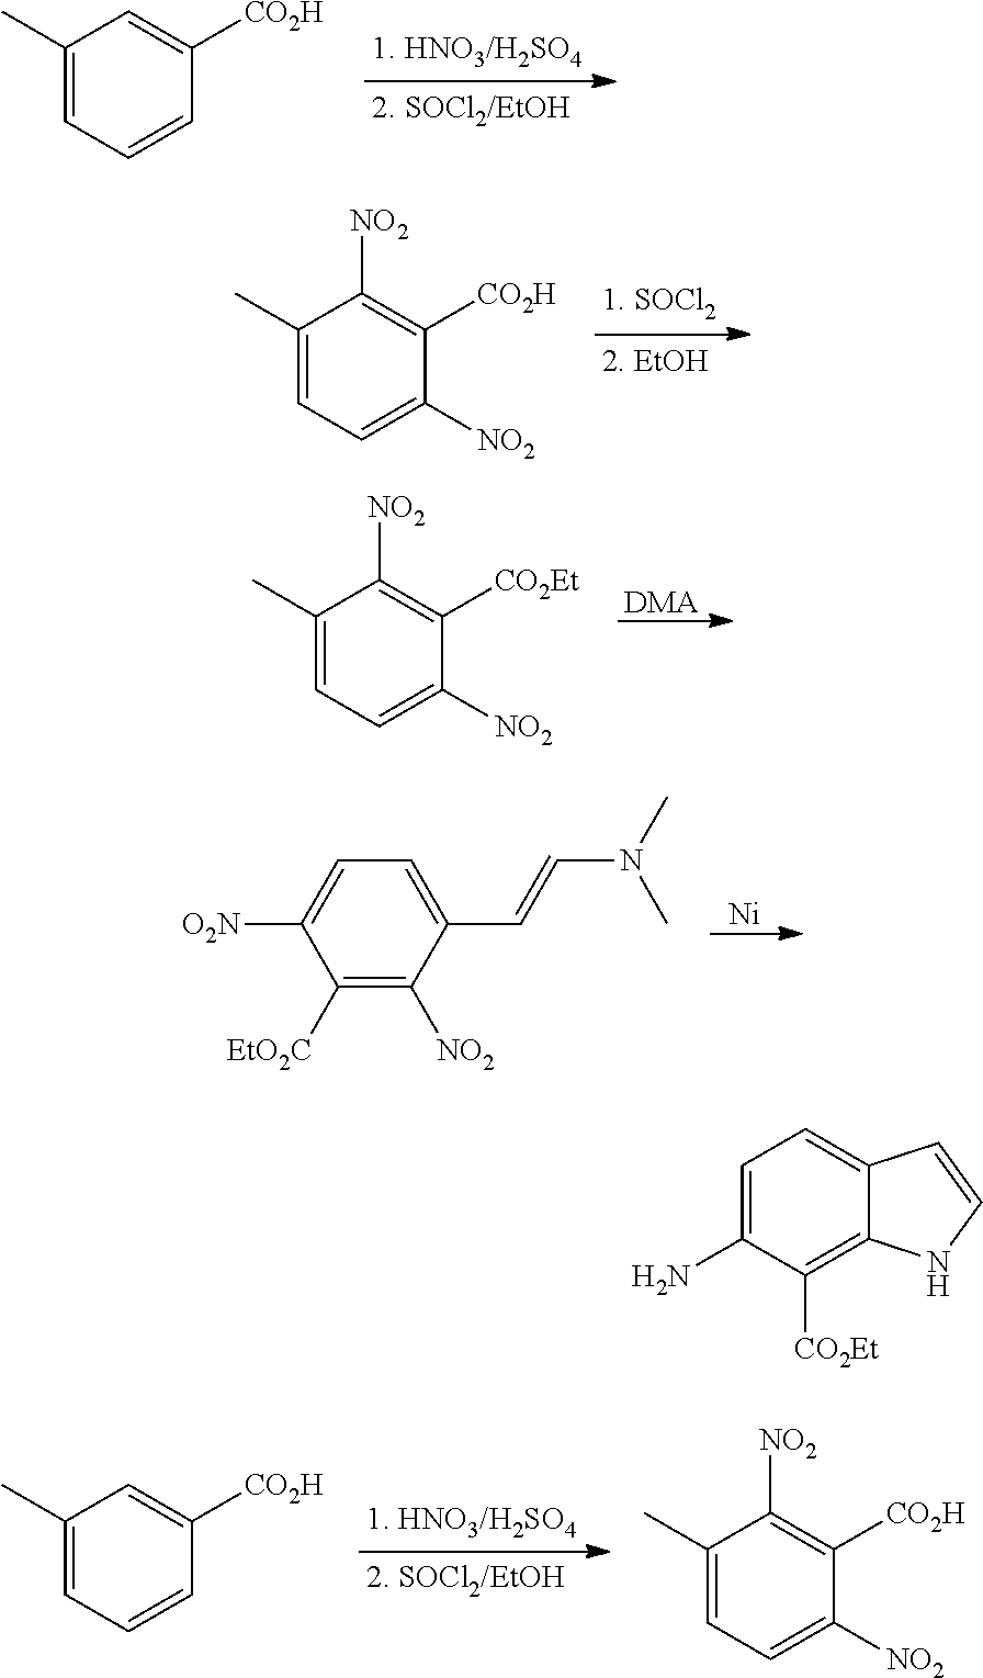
C1([CO2H])=CC(C)=CC=C1.C1([NO2])=CC=C(C)C([NO2])=C1[CO2H].[DMA].C1([NO2])=CC=C(C)C([NO2])=C1[CO2Et].[Ni].C1([O2N])=CC=C(C=CN(C)C)C([NO2])=C1[EtO2C].C1([NO2])=CC=C(C)C([NO2])=C1[CO2H].C1([CO2H])=CC(C)=CC=C1.C1=C(N)C([CO2Et])=C2C(=C1)C=CN2
